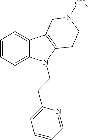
C1=CC=C2C(=C1)C1=C(N2CCC2=CC=CC=N2)CCN(C)C1
